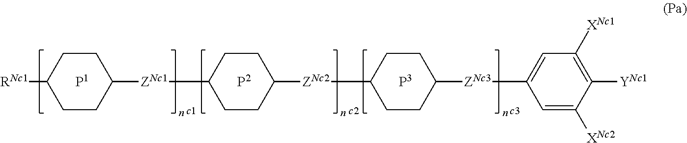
[P1].[P2].[P3].C1([RNc1])CCC([ZNc1]C2CCC([ZNc2]C3CCC([ZNc3]C4=CC([XNc1])=C([YNc1])C([XNc2])=C4)CC3)CC2)CC1
